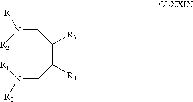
C(C(CN([R2])[R1])[R3])(CN([R1])[R2])[R4]
